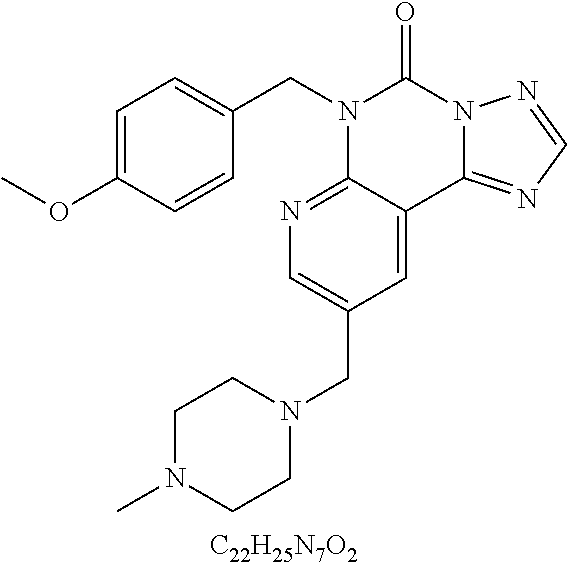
[C22H25N7O2].C1=C(OC)C=CC(CN2C3=NC=C(CN4CCN(C)CC4)C=C3C3=NC=NN3C2=O)=C1
